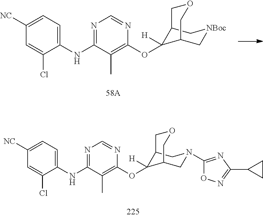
C1(OC2([H])C3C[NBoc]CC2COC3)=C(C)C(NC2=CC=C([NC])C=C2Cl)=NC=N1.C1(OC2([H])C3CN(C4=NC(C5CC5)=NO4)CC2COC3)=C(C)C(NC2=CC=C([NC])C=C2Cl)=NC=N1
